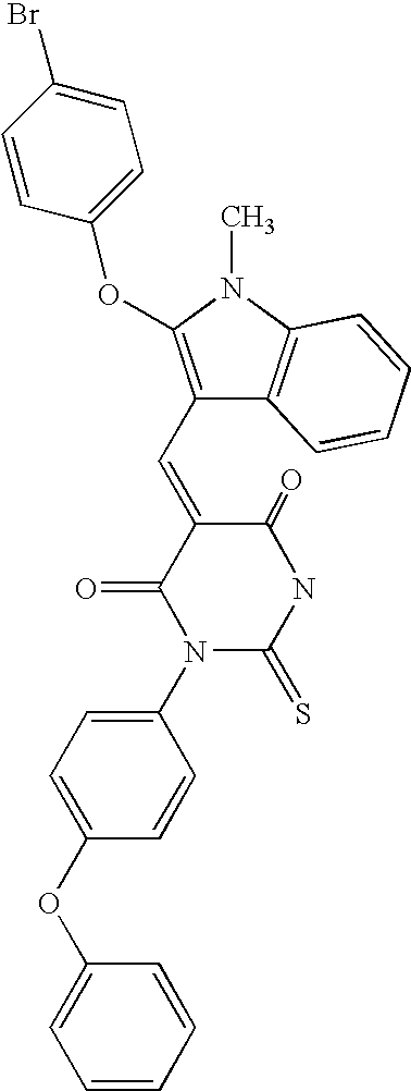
C1(N2C(=S)NC(=O)C(=CC3=C(OC4=CC=C(Br)C=C4)N(C)C4=C3C=CC=C4)C2=O)=CC=C(OC2=CC=CC=C2)C=C1
